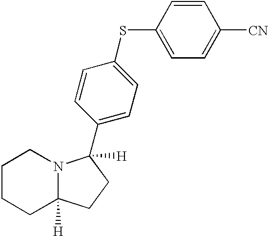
C1(C2([H])N3C([H])(CCCC3)CC2)=CC=C(SC2=CC=C([CN])C=C2)C=C1
